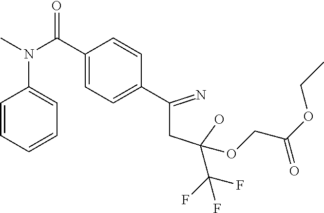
C(C1=CC=C(C(CC(O)(OCC(OCC)=O)C(F)(F)F)=N)C=C1)(N(C)C1=CC=CC=C1)=O
